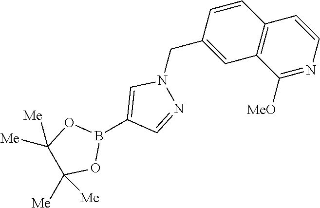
B1(C2=CN(CC3=CC4=C(C=C3)C=CN=C4[MeO])N=C2)OC([Me])([Me])C([Me])([Me])O1
